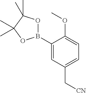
B1(C2=CC(C[CN])=CC=C2OC)OC(C)(C)C(C)(C)O1
